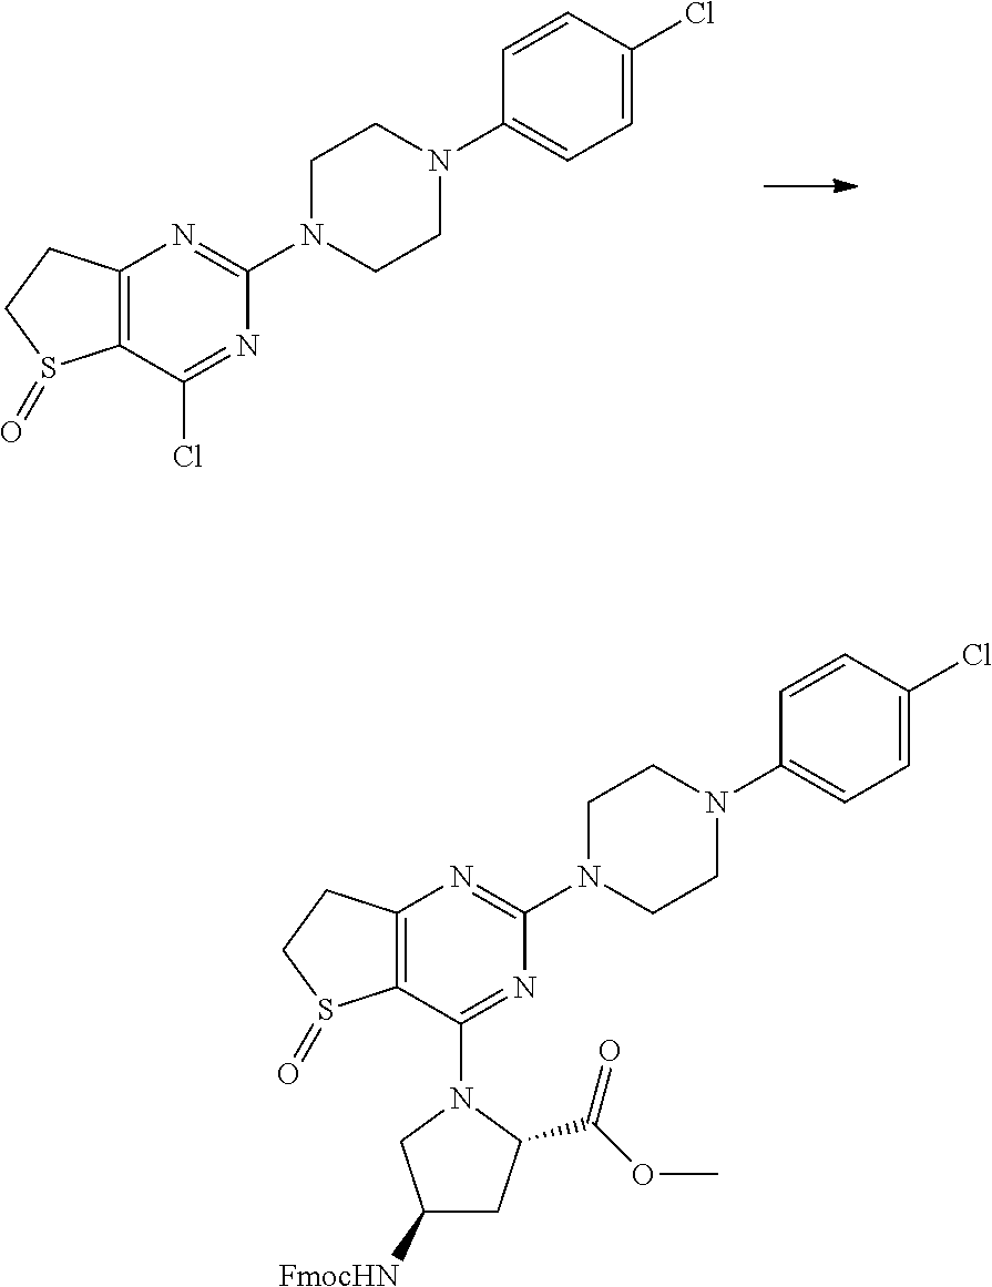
C12=C(C(Cl)=NC(N3CCN(C4=CC=C(Cl)C=C4)CC3)=N1)S(=O)CC2.C12=C(C(N3C(C(OC)=O)CC([FmocHN])C3)=NC(N3CCN(C4=CC=C(Cl)C=C4)CC3)=N1)S(=O)CC2
